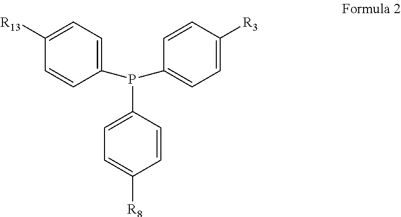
C1=C(P(C2=CC=C([R8])C=C2)C2=CC=C([R3])C=C2)C=CC([R13])=C1
